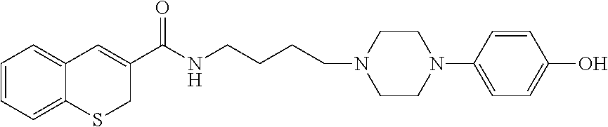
C1=CC=C2C(=C1)C=C(C(NCCCCN1CCN(C3=CC=C(O)C=C3)CC1)=O)CS2
